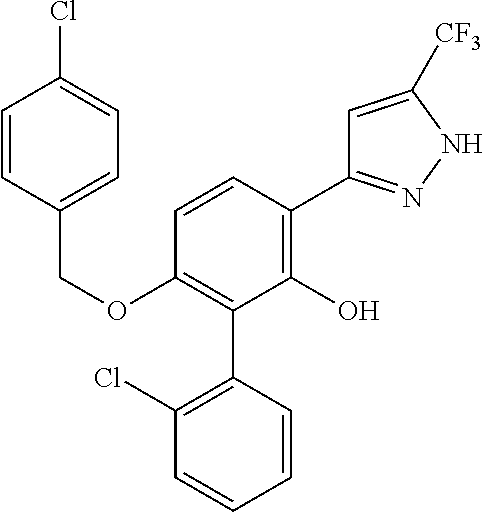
C(OC1=C(C2=C(Cl)C=CC=C2)C(O)=C(C2=NNC([CF3])=C2)C=C1)C1=CC=C(Cl)C=C1
